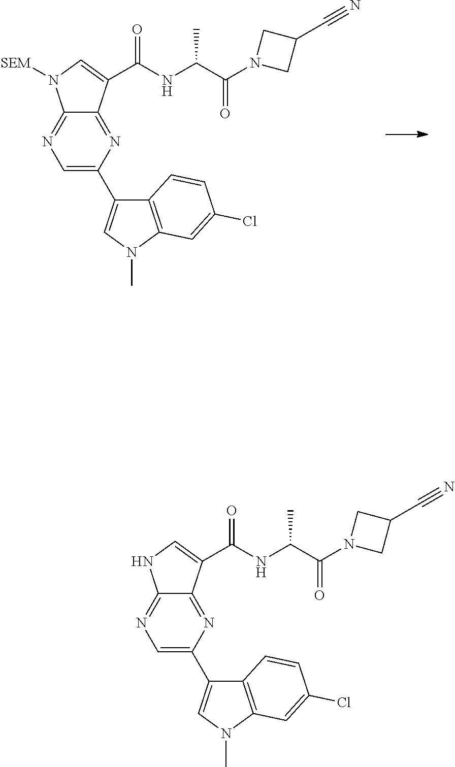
C1=C(C2=CN(C)C3=C2C=CC(Cl)=C3)N=C2C(=N1)N([SEM])C=C2C(NC(C(N1CC(C#N)C1)=O)C)=O.C1=C(C2=CN(C)C3=C2C=CC(Cl)=C3)N=C2C(=N1)NC=C2C(NC(C(N1CC(C#N)C1)=O)C)=O
